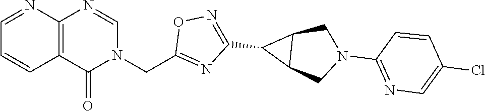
C12=C(N=CN(CC3=NC(C4C5C4CN(C4=NC=C(Cl)C=C4)C5)=NO3)C1=O)N=CC=C2
